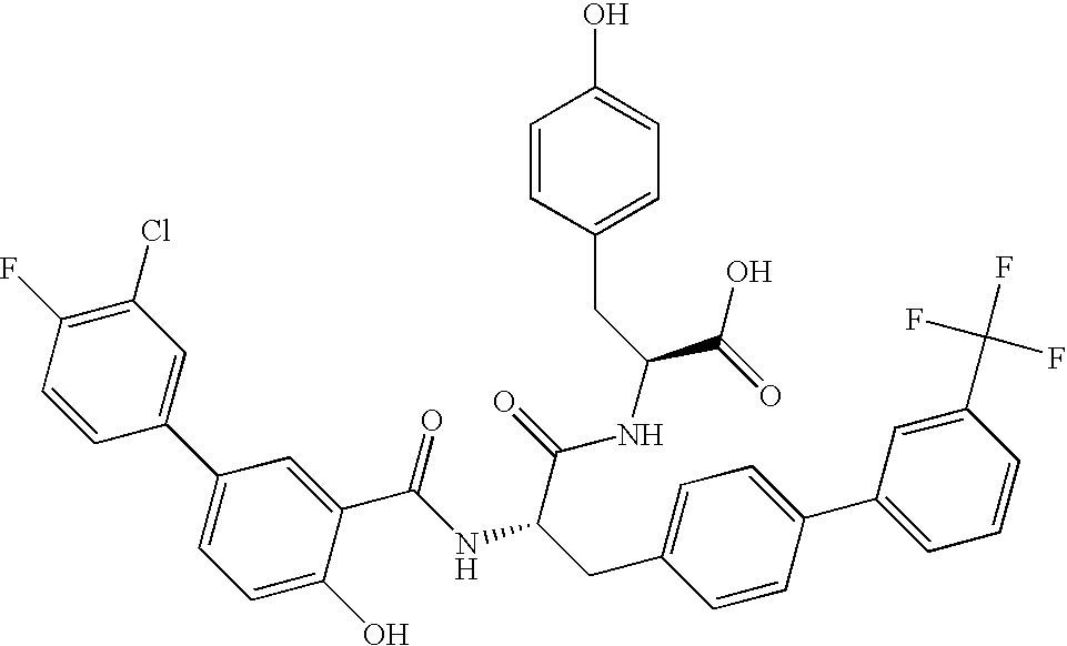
C1=CC(C2=CC=C(O)C(C(NC(C(NC(CC3=CC=C(O)C=C3)C(O)=O)=O)CC3=CC=C(C4=CC=CC(C(F)(F)F)=C4)C=C3)=O)=C2)=CC(Cl)=C1F
